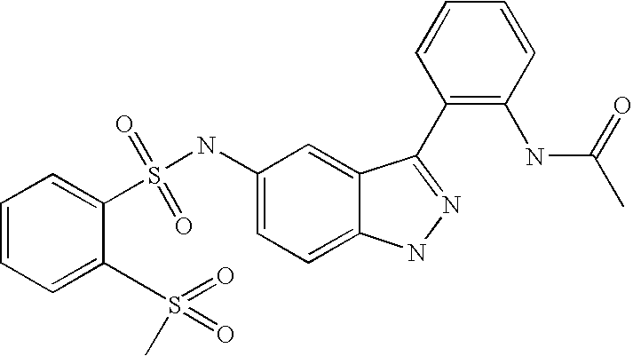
C1=CC=C(S(=O)(C)=O)C(S(NC2=CC=C3C(=C2)C(C2=C(NC(=O)C)C=CC=C2)=NN3)(=O)=O)=C1
